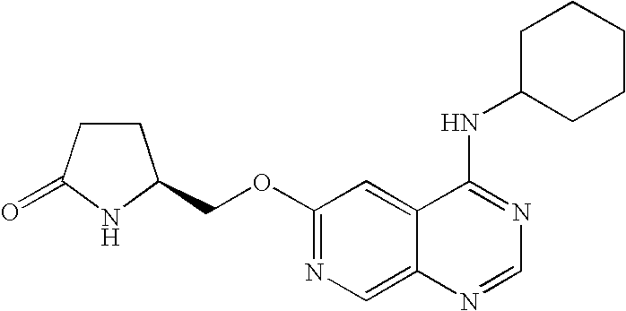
C1(OCC2CCC(=O)N2)=NC=C2C(=C1)C(NC1CCCCC1)=NC=N2
